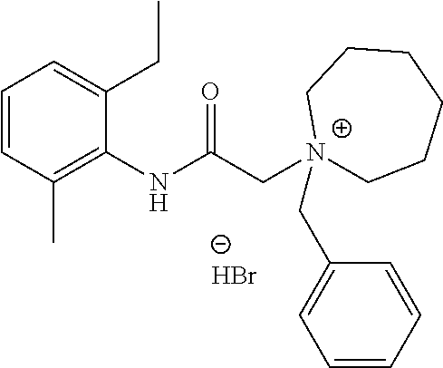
[Br-].C1=CC(C)=C(NC(C[N+]2(CC3=CC=CC=C3)CCCCCC2)=O)C(CC)=C1
